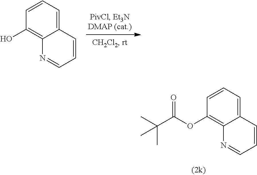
C12=CC=CC(O)=C1N=CC=C2.C12=CC=CC(OC(C(C)(C)C)=O)=C1N=CC=C2
